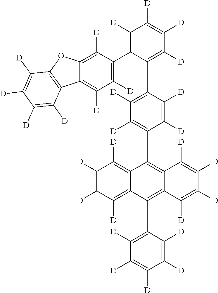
C1(C2=C([D])C([D])=C([D])C([D])=C2C2=C([D])C([D])=C3C(=C2[D])OC2=C3C([D])=C([D])C([D])=C2[D])=C([D])C([D])=C(C2=C3C(=C(C4=C([D])C([D])=C([D])C([D])=C4[D])C4=C([D])C([D])=C([D])C([D])=C24)C([D])=C([D])C([D])=C3[D])C([D])=C1[D]
